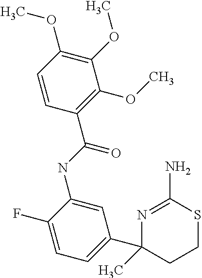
N1=C(N)SCCC1(C1=CC=C(F)C(NC(C2=C(OC)C(OC)=C(OC)C=C2)=O)=C1)C
